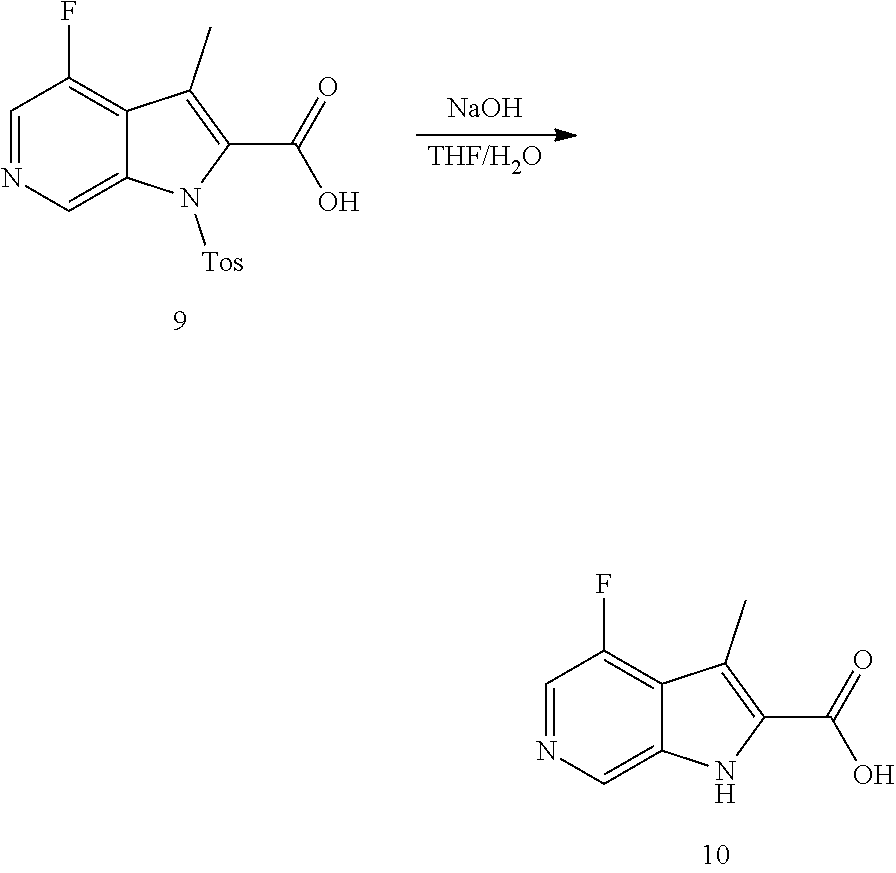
C1=NC=C2C(=C1F)C(C)=C(C(=O)O)N2.[THF/H2O].[NaOH].C1=NC=C2C(=C1F)C(C)=C(C(=O)O)N2[Tos]
